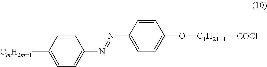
[CmH2m+1]C1=CC=C(N=NC2=CC=C(O[C1H21+1][COCl])C=C2)C=C1
